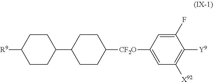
C1CC(C2CCC([CF2O]C3=CC([X92])=C([Y9])C(F)=C3)CC2)CCC1[R9]
